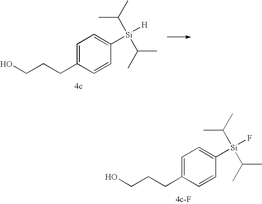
C1=C(CCCO)C=CC([Si](C(C)C)(C(C)C)[H])=C1.C1=C(CCCO)C=CC([Si](C(C)C)(C(C)C)F)=C1
